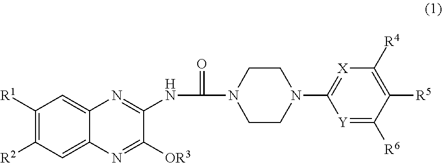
C1([R1])=C([R2])C=C2C(=C1)N=C(NC(N1CCN(C3=[X]C([R4])=C([R5])C([R6])=[Y]3)CC1)=O)C([OR3])=N2
